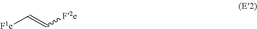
[F1e]C=C[F2e]
